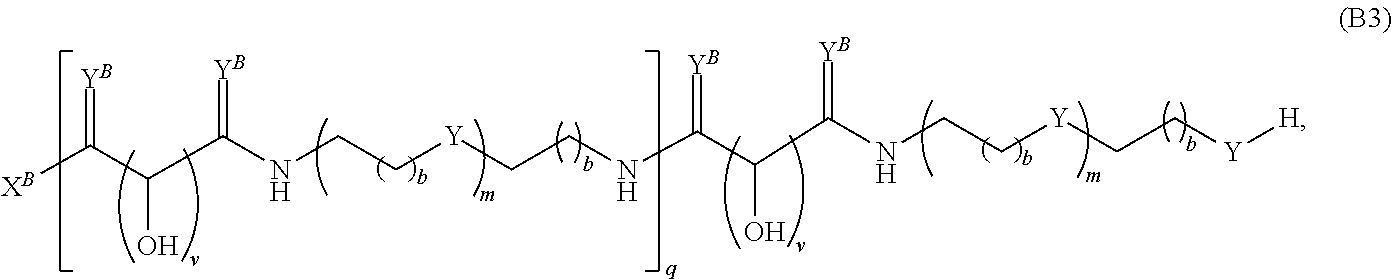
[XB]C(C(O)C(=[YB])NCC[Y]CCNC(C(C(NCC[Y]CC[Y][H])=[YB])O)=[YB])=[YB]
